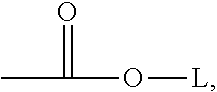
O=C(C)O[L]
